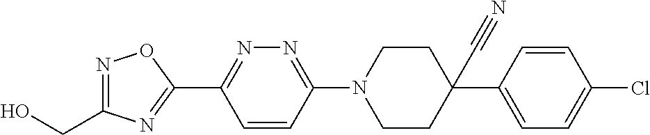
N1=C(CO)N=C(C2=NN=C(N3CCC(C#N)(C4=CC=C(Cl)C=C4)CC3)C=C2)O1
